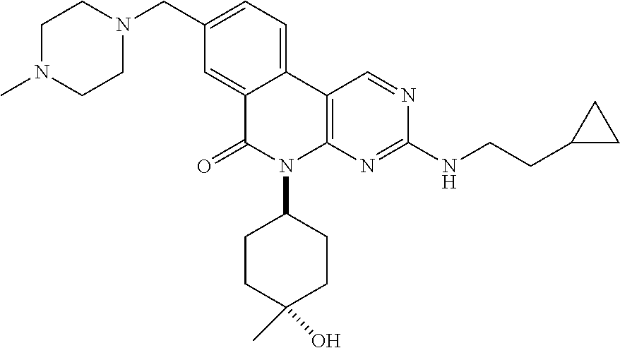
C1(CN2CCN(C)CC2)=CC=C2C(=C1)C(=O)N(C1CCC(O)(C)CC1)C1=C2C=NC(NCCC2CC2)=N1
